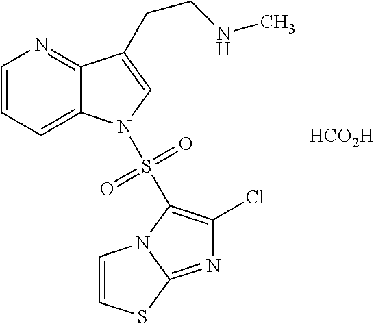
C1=CC=C2C(=N1)C(CCNC)=CN2S(=O)(=O)C1=C(Cl)N=C2N1C=CS2.[HCO2H]
